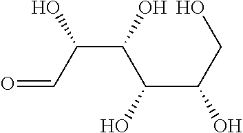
O=CC(C(C(C(CO)O)O)O)O
